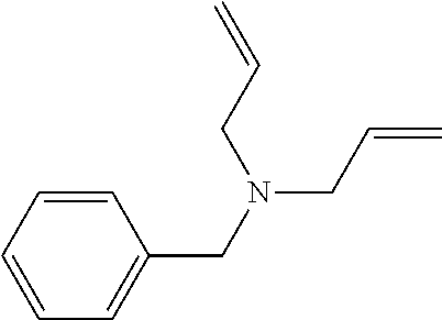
C1=CC=CC(CN(CC=C)CC=C)=C1
